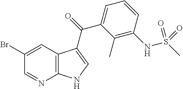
C12=C(C=C(Br)C=N1)C(C(=O)C1=CC=CC(NS(C)(=O)=O)=C1C)=CN2
